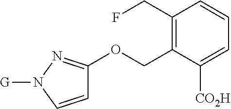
C1(CF)=C(COC2=NN([G])C=C2)C([CO2H])=CC=C1
